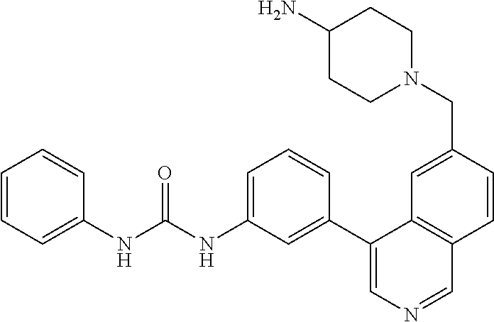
C1=C(NC(=O)NC2=CC=CC=C2)C=C(C2=CN=CC3=C2C=C(CN2CCC(N)CC2)C=C3)C=C1
